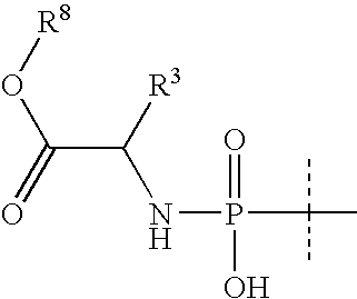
C(C([R3])NP(C(C)(C)C)(=O)O)(=O)O[R8]
